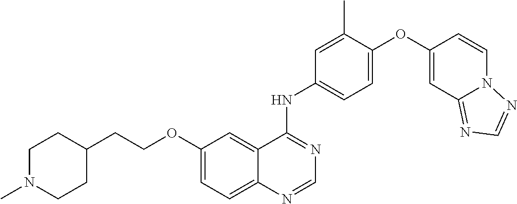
C12=CC=C(OCCC3CCN(C)CC3)C=C1C(NC1=CC=C(OC3=CC4=NC=NN4C=C3)C(C)=C1)=NC=N2
